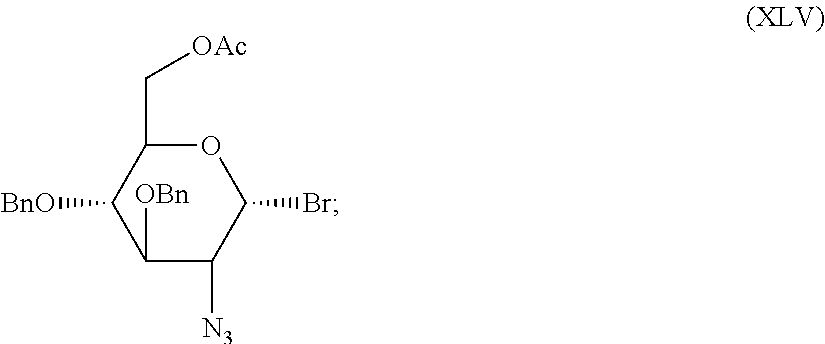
C1(C[OAc])C([BnO])C([OBn])C([N3])C(Br)O1
